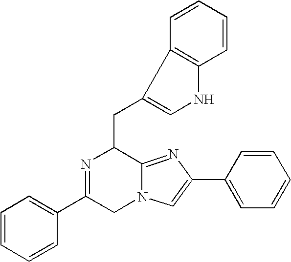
C1=CC=CC(C2=NC(CC3=CNC4=C3C=CC=C4)C3=NC(C4=CC=CC=C4)=CN3C2)=C1
